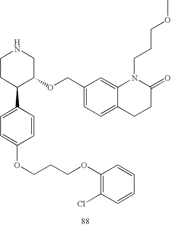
C1CC(C2=CC=C(OCCCOC3=C(Cl)C=CC=C3)C=C2)C(OCC2=CC=C3C(=C2)N(CCCOC)C(=O)CC3)CN1
